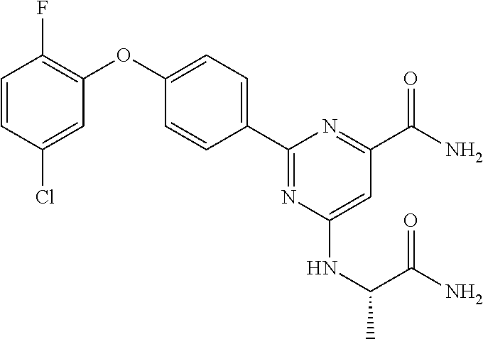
C1=CC(Cl)=CC(OC2=CC=C(C3=NC(NC(C(N)=O)C)=CC(C(N)=O)=N3)C=C2)=C1F
